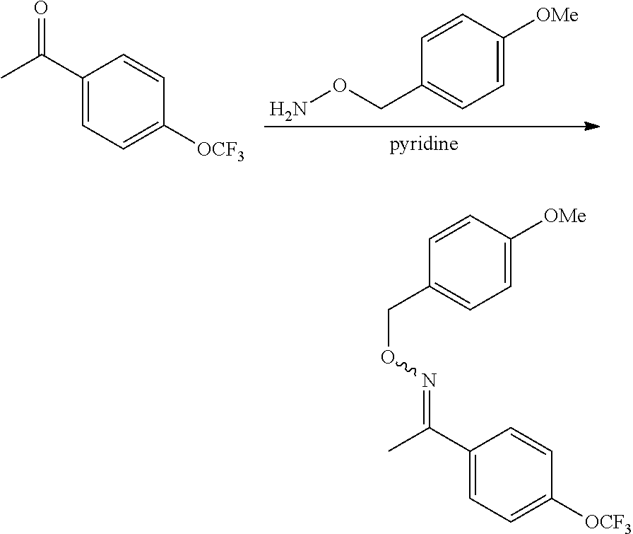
C1=C([OMe])C=CC(CON)=C1.C1(C(C)=O)=CC=C([OCF3])C=C1.C1=C([OMe])C=CC(CON=C(C)C2=CC=C([OCF3])C=C2)=C1
